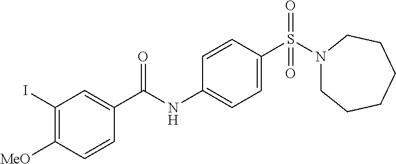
C1(I)=C([MeO])C=CC(C(NC2=CC=C(S(N3CCCCCC3)(=O)=O)C=C2)=O)=C1
